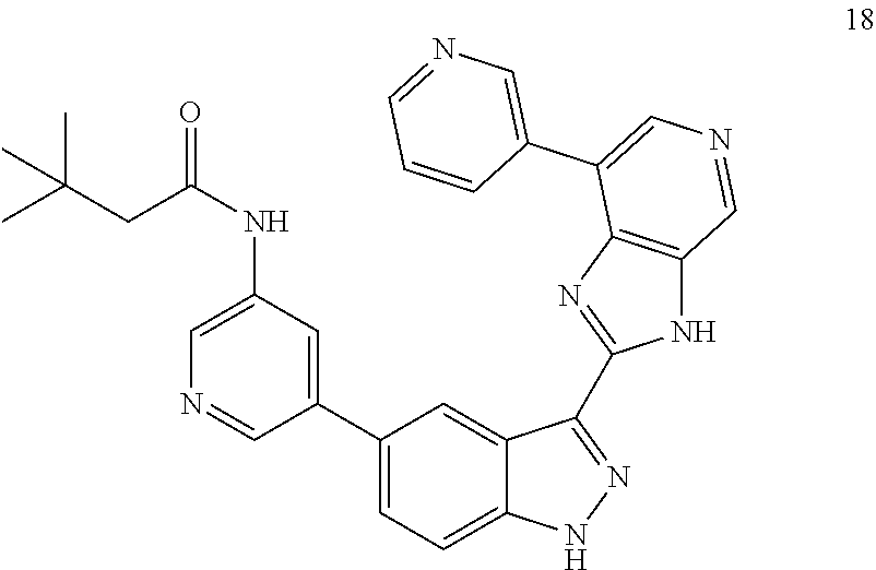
C1(C2=CC=C3C(=C2)C(C2=NC4=C(N2)C=NC=C4C2=CN=CC=C2)=NN3)=CC(NC(CC(C)(C)C)=O)=CN=C1
